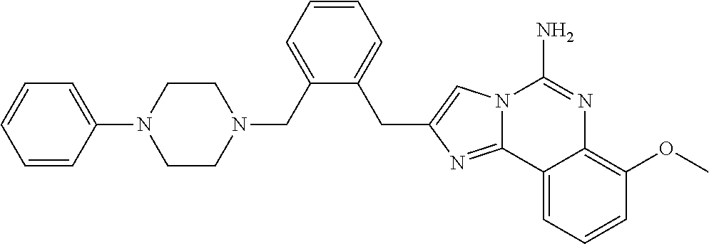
C1=CC(N2CCN(CC3=CC=CC=C3CC3=CN4C(=N3)C3=CC=CC(OC)=C3N=C4N)CC2)=CC=C1
